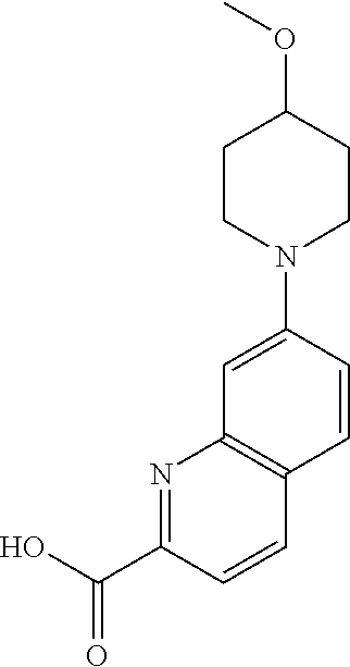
OC(C1=NC2=C(C=C1)C=CC(N1CCC(OC)CC1)=C2)=O
